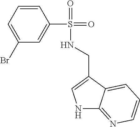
C1=CC=C(Br)C=C1S(=O)(=O)NCC1=CNC2=NC=CC=C12
